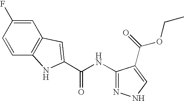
C(NC1=NNC=C1C(=O)OCC)(=O)C1=CC2=C(C=CC(F)=C2)N1
